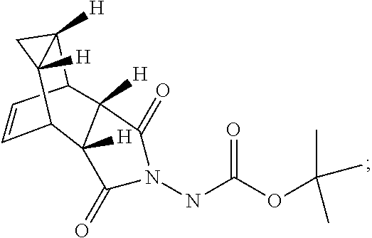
N(C(OC(C)(C)C)=O)N1C(=O)C2([H])C3C=CC(C4([H])C3([H])C4)C2([H])C1=O
